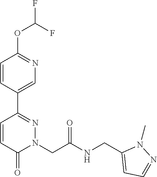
C1=CC(C2=NN(CC(NCC3=CC=NN3C)=O)C(=O)C=C2)=CN=C1OC(F)F
